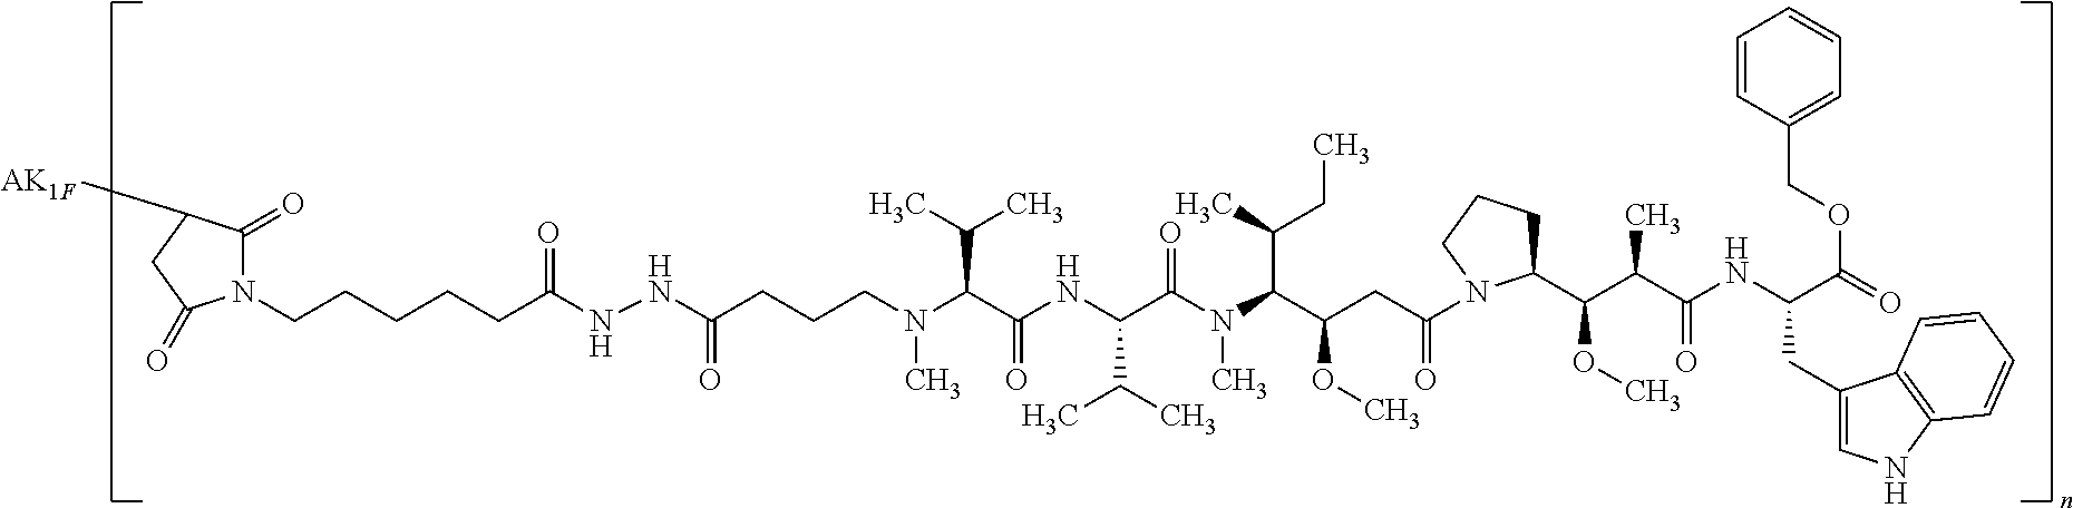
N(C(C(NC(C(C)C)C(N(C)C(C(C)CC)C(CC(=O)N1C(C(C(C(=O)NC(CC2=CNC3=C2C=CC=C3)C(=O)OCC2=CC=CC=C2)C)OC)CCC1)OC)=O)=O)C(C)C)(C)CCCC(NNC(CCCCCN1C(=O)C([AK1F])CC1=O)=O)=O
